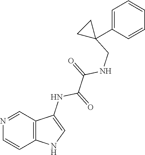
N(C(=O)C(=O)NCC1(C2=CC=CC=C2)CC1)C1=CNC2=C1C=NC=C2
